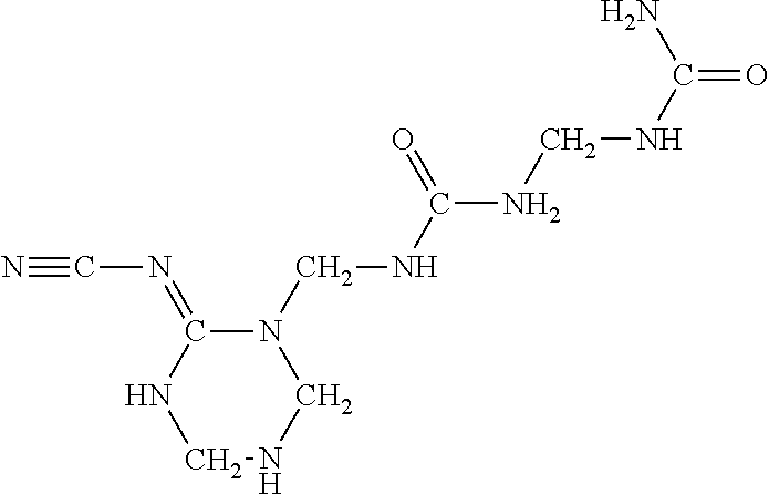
N#CN=C1NCNCN1CNC(NCNC(=O)N)=O
